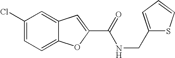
C1(Cl)=CC=C2C(=C1)C=C(C(=O)NCC1=CC=CS1)O2
